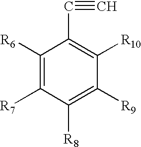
C1([R6])=C([R7])C([R8])=C([R9])C([R10])=C1C#C
